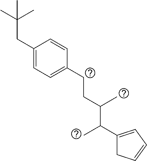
C(CC1=CC=C(CCC(C(C2=CC=CC2)C)C)C=C1)(C)(C)C
